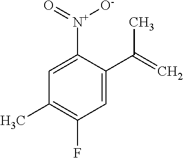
C1=C(C(=C)C)C([N+](=O)[O-])=CC(C)=C1F
